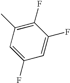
C1(F)=CC(C)=C(F)C(F)=C1
